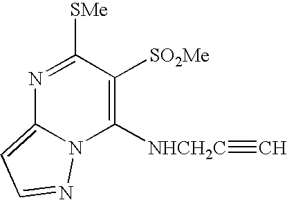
N1=C([SMe])C([SO2Me])=C([NHCH2C]#C)N2C1=CC=N2
